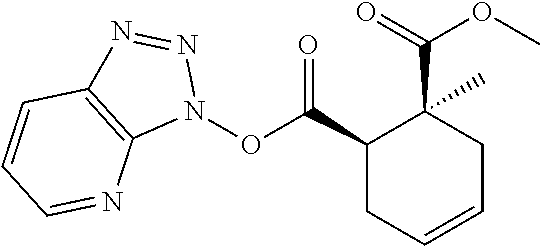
N1(OC(C2C(C)(C(=O)OC)CC=CC2)=O)N=NC2=C1N=CC=C2
